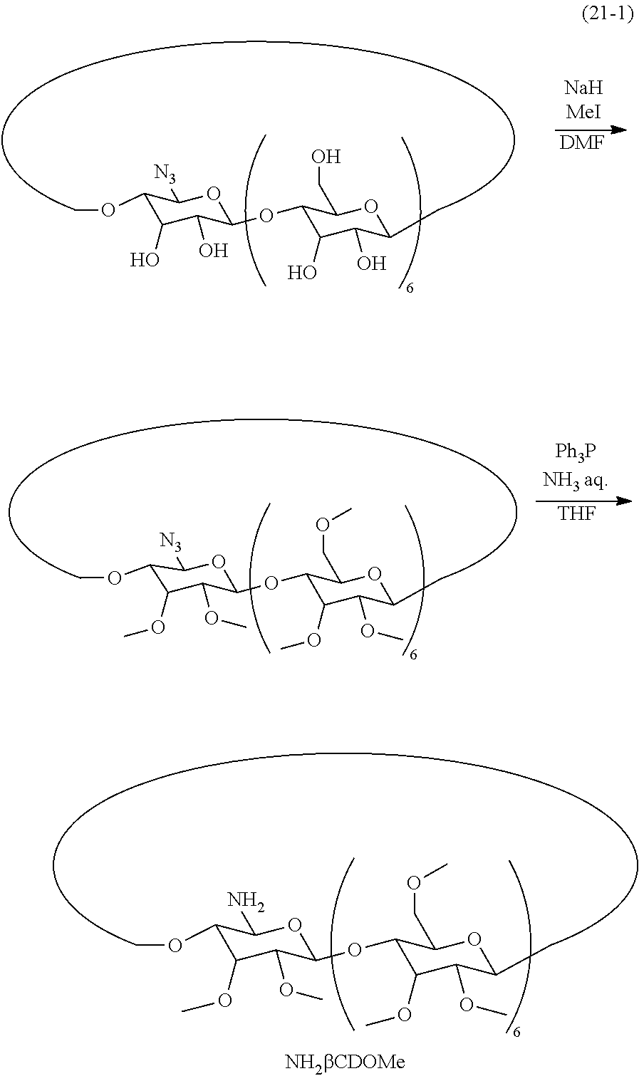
C1(OC)C(OC)C(OC)C(OC2C(OC)C(OC)C(C)OC2COC)OC1N.C1(OC)C(OC)C(OC)C(OC2C(OC)C(OC)C(C)OC2COC)OC1[N3].[THF].[DMF].C1(OC)C(O)C(O)C(OC2C(O)C(O)C(C)OC2CO)OC1[N3]
